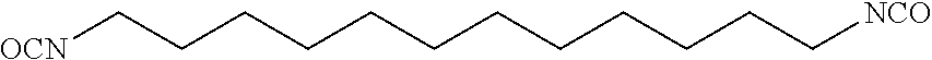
[OCN]CCCCCCCCCCCC[NCO]
